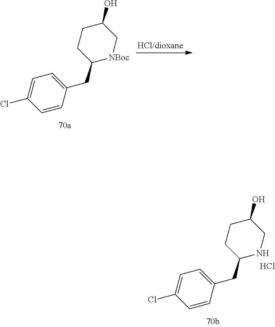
C1(Cl)=CC=C(CC2[NBoc]CC(O)CC2)C=C1.C1(Cl)=CC=C(CC2NCC(O)CC2)C=C1.Cl
